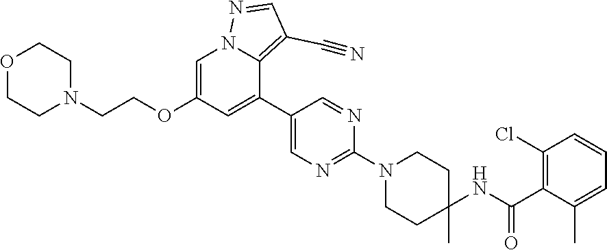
C1=C(OCCN2CCOCC2)C=C(C2=CN=C(N3CCC(NC(C4=C(Cl)C=CC=C4C)=O)(C)CC3)N=C2)C2=C(C#N)C=NN12
